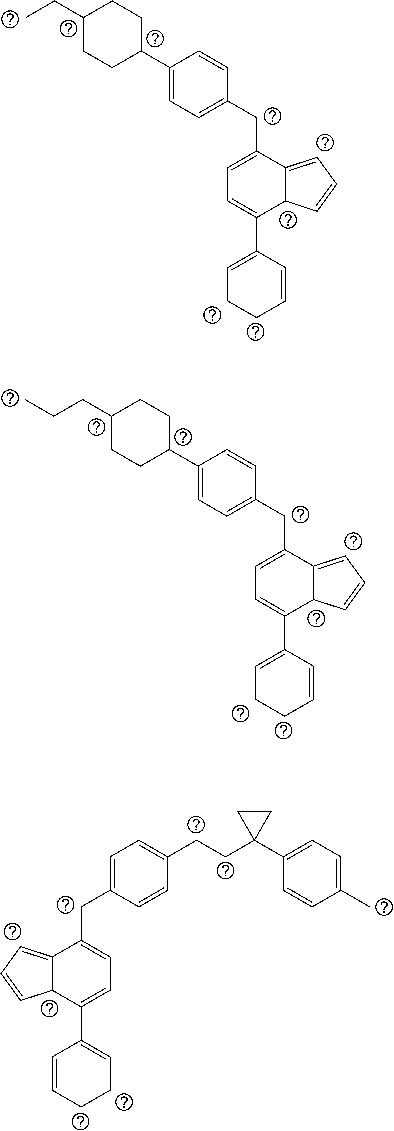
C1(C2CCC(CC)CC2)=CC=C(CC2=CC=C(C3=CCCC=C3)C3C2=CC=C3)C=C1.C1(C2CCC(CCC)CC2)=CC=C(CC2=CC=C(C3=CCCC=C3)C3C2=CC=C3)C=C1.C(CC1(C2=CC=C(C)C=C2)CC1)C1=CC=C(CC2=CC=C(C3=CCCC=C3)C3C2=CC=C3)C=C1
